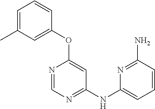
C1=C(C)C=C(OC2=CC(NC3=CC=CC(N)=N3)=NC=N2)C=C1
